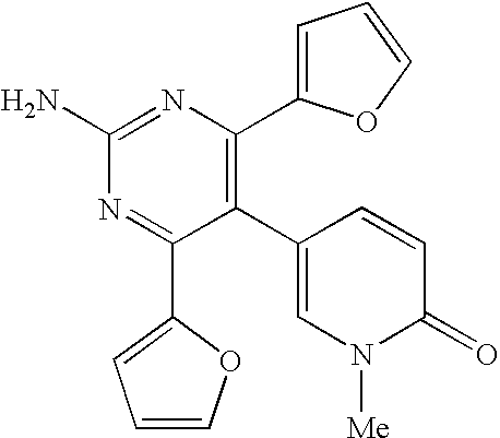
C1(C2=C(C3=CC=CO3)N=C(N)N=C2C2=CC=CO2)=CN([Me])C(=O)C=C1
